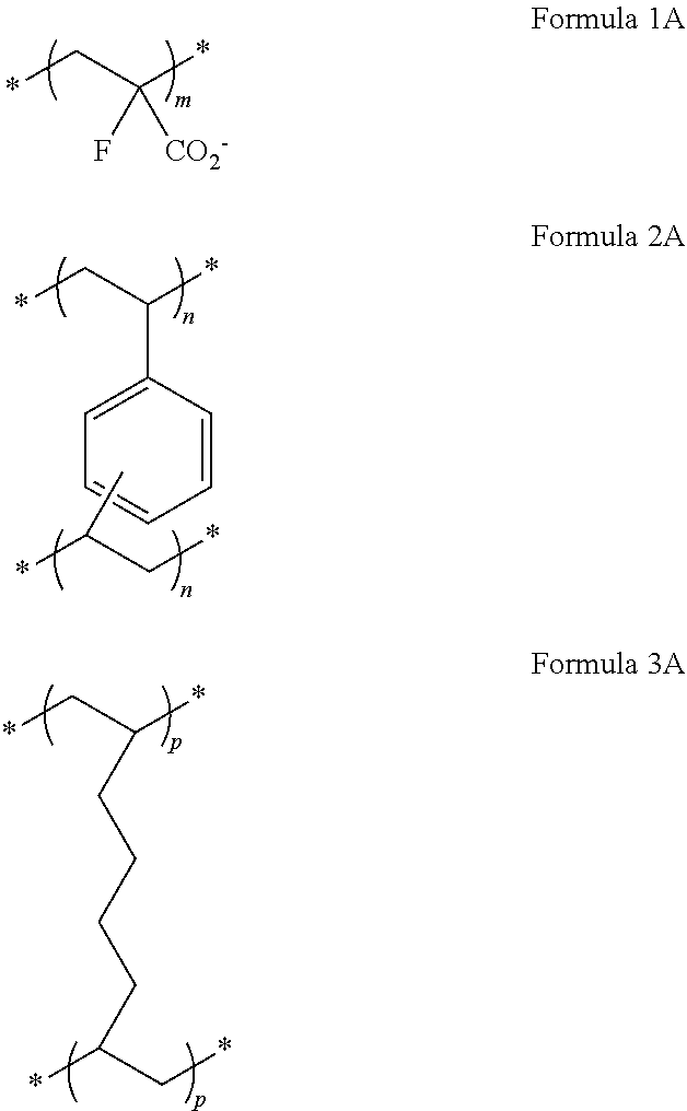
*CC(*)(F)[CO2-].*CC(*)C1=CC=CC=C1.CC(*)C*.*CC(*)CCCCC(*)C*
